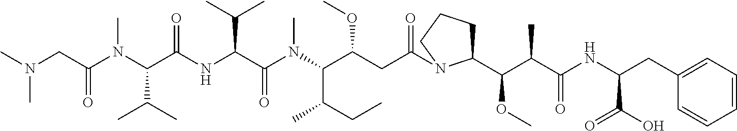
CN(CC(N(C(C(NC(C(N(C(C(CC(=O)N1C(C(C(C(NC(CC2=CC=CC=C2)C(O)=O)=O)C)OC)CCC1)OC)C(CC)C)C)=O)C(C)C)=O)C(C)C)C)=O)C
